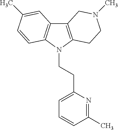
C12=C(N(CCC3=CC=CC(C)=N3)C3=C1C=C(C)C=C3)CCN(C)C2
